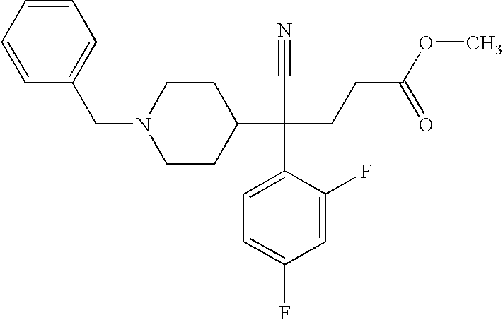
C1=CC=CC=C1CN1CCC(C(C2=CC=C(F)C=C2F)(C#N)CCC(OC)=O)CC1
